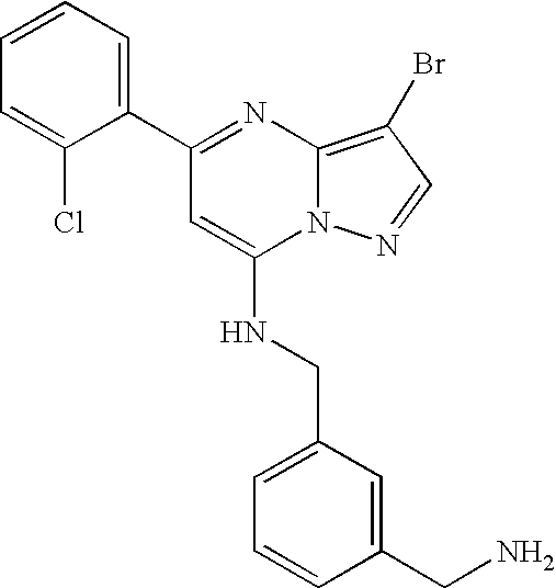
C1=CC=C(C2=NC3=C(Br)C=NN3C(NCC3=CC=CC(CN)=C3)=C2)C(Cl)=C1
